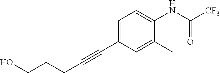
C1=C(C#CCCCO)C=C(C)C(NC([CF3])=O)=C1
